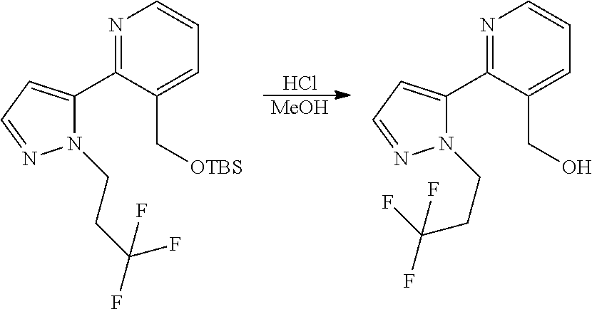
N1=C(C2=CC=NN2CCC(F)(F)F)C(C[OTBS])=CC=C1.Cl.[MeOH].N1=C(C2=CC=NN2CCC(F)(F)F)C(CO)=CC=C1
